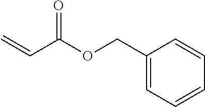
C(=O)(C=C)OCC1=CC=CC=C1
